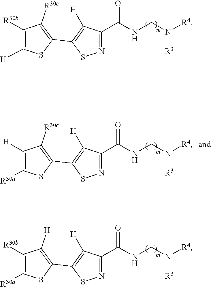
N1=C(C(NCN([R4])[R3])=O)C([H])=C(C2=C([R30c])C([R30b])=C([H])S2)S1.N1=C(C(NCN([R4])[R3])=O)C([H])=C(C2=C([H])C([R30b])=C([R30a])S2)S1.N1=C(C(NCN([R4])[R3])=O)C([H])=C(C2=C([R30c])C([H])=C([R30a])S2)S1
